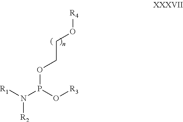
O(CCO[R4])P(N([R1])[R2])O[R3]
